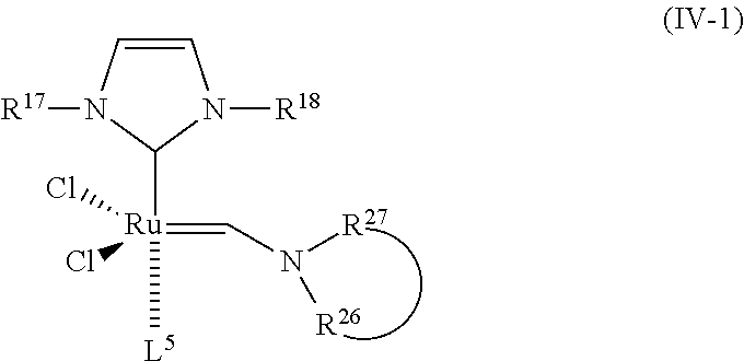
C(=[Ru]([L5])(C1N([R18])C=CN1[R17])(Cl)Cl)N([R27])[R26]
